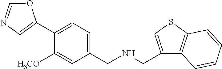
O1C=NC=C1C1=CC=C(CNCC2=CSC3=C2C=CC=C3)C=C1[H3CO]
